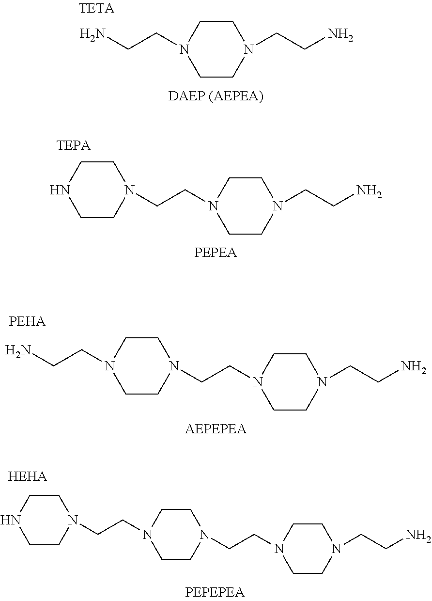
C1CN(CCN)CCN1CCN.C1CN(CCN2CCNCC2)CCN1CCN.C1CN(CCN2CCN(CCN)CC2)CCN1CCN.C1CN(CCN2CCN(CCN3CCNCC3)CC2)CCN1CCN
